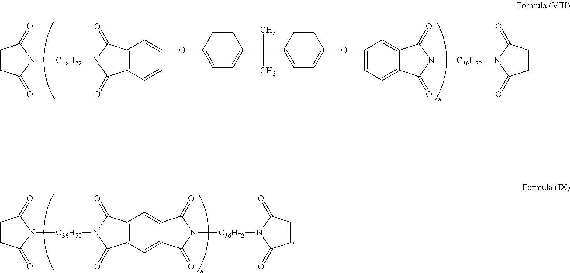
C1=CC(=O)N([C36H72]N2C(=O)C3=C(C2=O)C=C(OC2=CC=C(C(C4=CC=C(OC5=CC=C6C(=C5)C(=O)N([C36H72]N5C(=O)C=CC5=O)C6=O)C=C4)(C)C)C=C2)C=C3)C1=O.C1=CC(=O)N([C36H72]N2C(=O)C3=C(C2=O)C=C2C(=C3)C(=O)N([C36H72]N3C(=O)C=CC3=O)C2=O)C1=O
